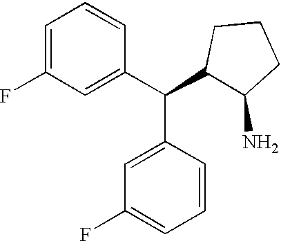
C1=C(F)C=C(C(C2=CC(F)=CC=C2)C2C(N)CCC2)C=C1
